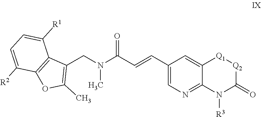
N(C)(CC1=C(C)OC2=C1C([R1])=CC=C2[R2])C(C=CC1=CN=C2N([R3])C(=O)[Q2][Q1]C2=C1)=O
